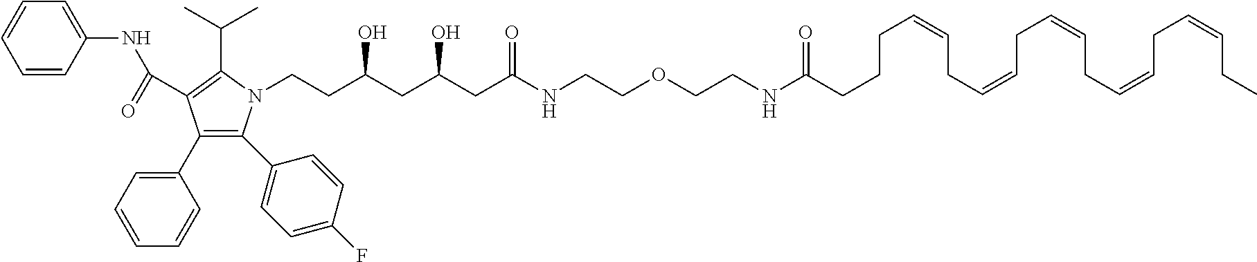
C1=CC(NC(=O)C2=C(C(C)C)N(CCC(CC(CC(NCCOCCNC(CCCC=CCC=CCC=CCC=CCC=CCC)=O)=O)O)O)C(C3=CC=C(F)C=C3)=C2C2=CC=CC=C2)=CC=C1
